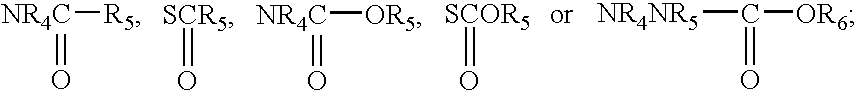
[NR4C]([R5])=O.[SCR5]=O.[NR4C](=O)[OR5].O=[SCOR5].O=C([NR4NR5])[OR6]
